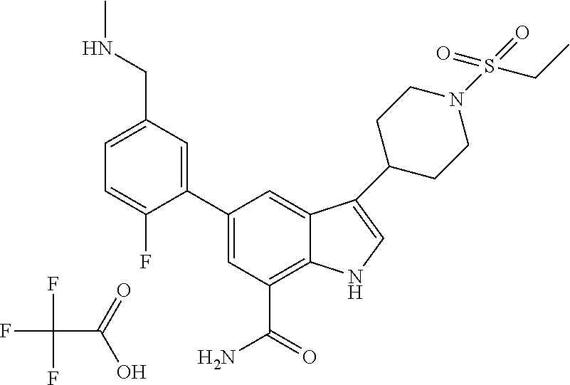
FC(C(=O)O)(F)F.C1=C(CNC)C=C(C2=CC(C(=O)N)=C3C(=C2)C(C2CCN(S(=O)(=O)CC)CC2)=CN3)C(F)=C1
